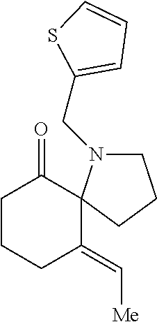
C1CCC(=C[Me])C2(C1=O)N(CC1=CC=CS1)CCC2
